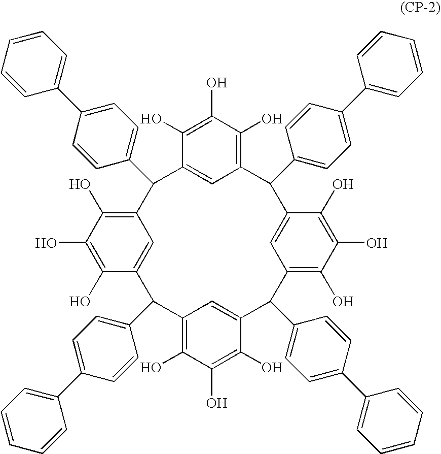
C12=C(O)C(O)=C(O)C(=C1)C(C1=CC=C(C3=CC=CC=C3)C=C1)C1=C(O)C(O)=C(O)C(=C1)C(C1=CC=C(C3=CC=CC=C3)C=C1)C1=C(O)C(O)=C(O)C(=C1)C(C1=CC=C(C3=CC=CC=C3)C=C1)C1=C(O)C(O)=C(O)C(=C1)C2C1=CC=C(C2=CC=CC=C2)C=C1
